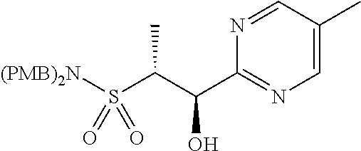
S(C(C(C1=NC=C(C)C=N1)O)C)([(PMB)2N])(=O)=O
